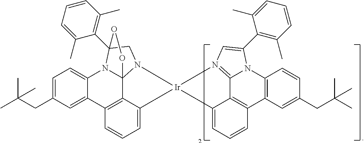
C1=C(CC(C)(C)C)C=C2C(=C1)N1C34C5=C2C=CC=C5[Ir]2(N3CC1(C1=C(C)C=CC=C1C)OO4)C1=CC=CC3=C1C1=N2C=C(C2=C(C)C=CC=C2C)N1C1=C3C=C(CC(C)(C)C)C=C1
